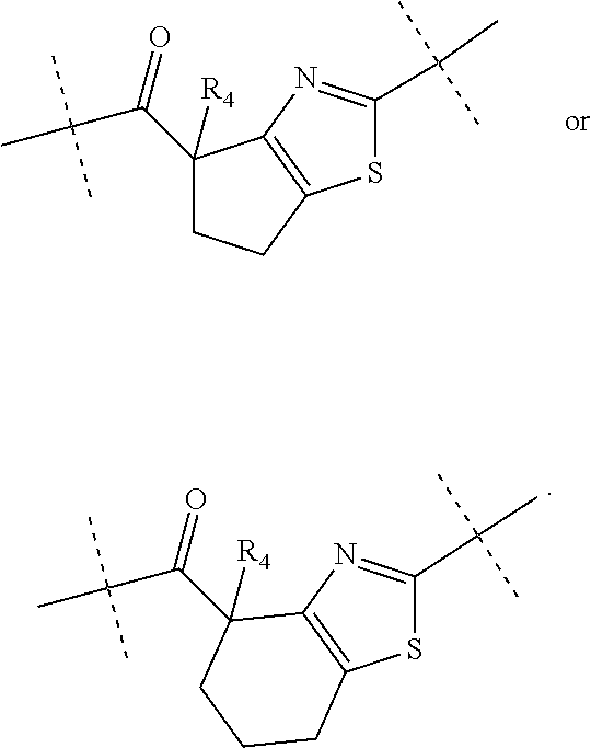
C1(C(=O)C(C)(C)C)([R4])CCC2=C1N=C(C(C)(C)C)S2.C12=C(N=C(C(C)(C)C)S1)C(C(=O)C(C)(C)C)([R4])CCC2
